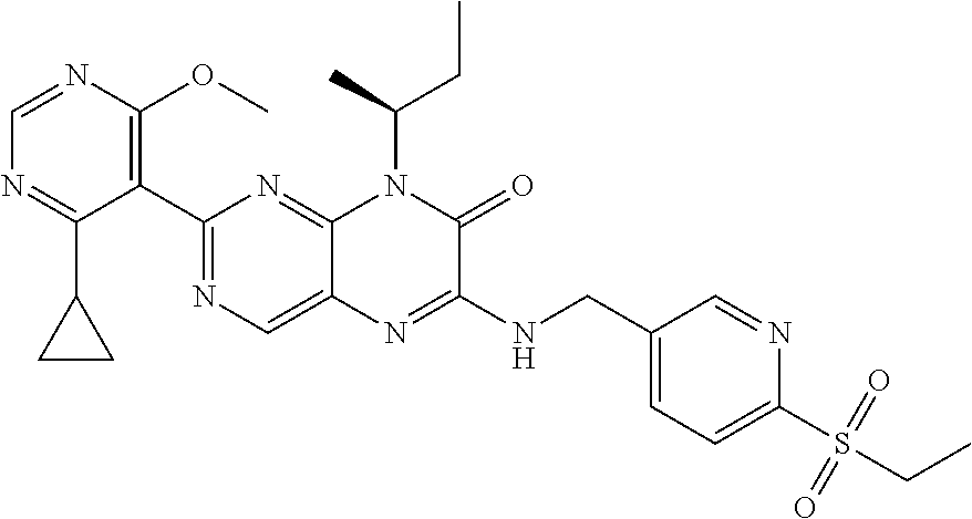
C1=NC(OC)=C(C2=NC=C3C(=N2)N(C(CC)C)C(=O)C(NCC2=CC=C(S(CC)(=O)=O)N=C2)=N3)C(C2CC2)=N1
